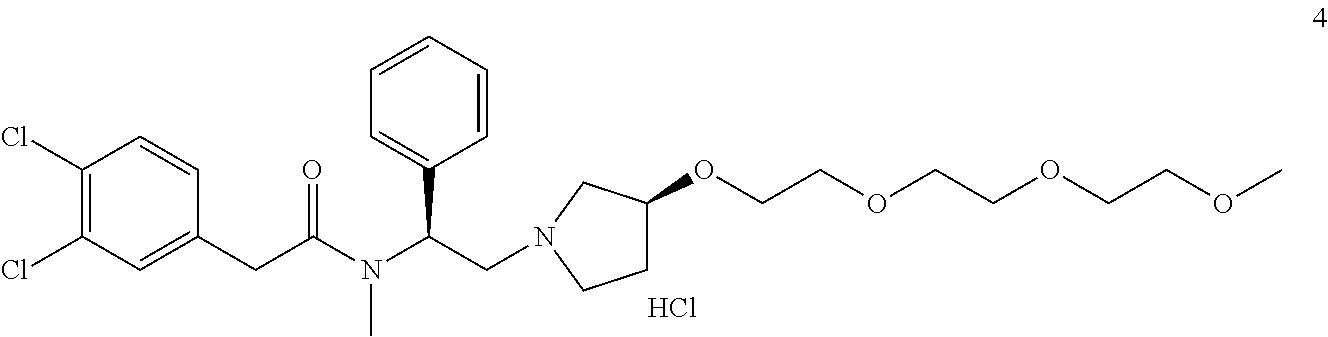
Cl.C1(Cl)=C(Cl)C=C(CC(N(C(CN2CC(OCCOCCOCCOC)CC2)C2=CC=CC=C2)C)=O)C=C1
